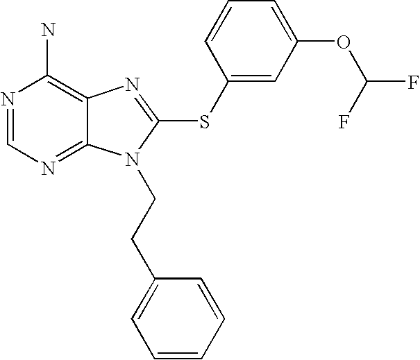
N1=CN=C2C(=C1N)N=C(SC1=CC(OC(F)F)=CC=C1)N2CCC1=CC=CC=C1
